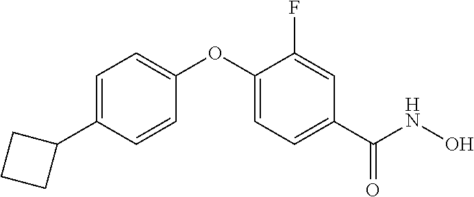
C1=C(C2CCC2)C=CC(OC2=CC=C(C(NO)=O)C=C2F)=C1
